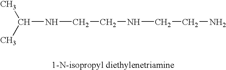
C(C)(C)NCCNCCN
